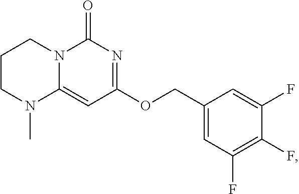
C1CN(C)C2=CC(OCC3=CC(F)=C(F)C(F)=C3)=NC(=O)N2C1
